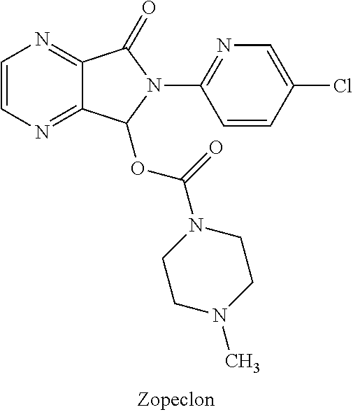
C12=NC=CN=C1C(=O)N(C1=NC=C(Cl)C=C1)C2OC(N1CCN(C)CC1)=O
